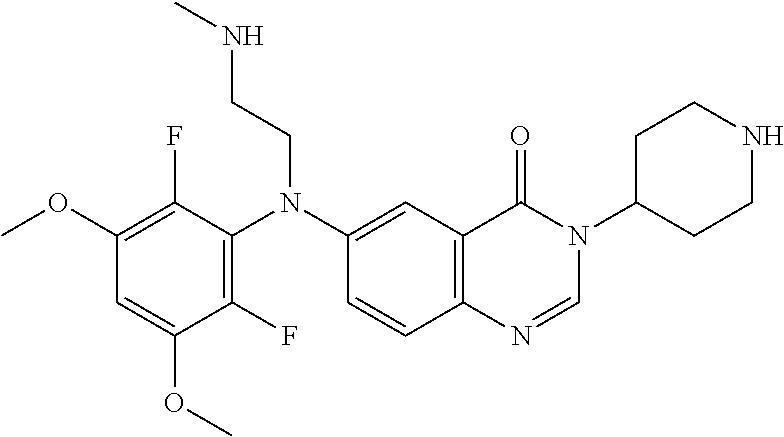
C1(F)=C(N(C2=CC3=C(C=C2)N=CN(C2CCNCC2)C3=O)CCNC)C(F)=C(OC)C=C1OC
